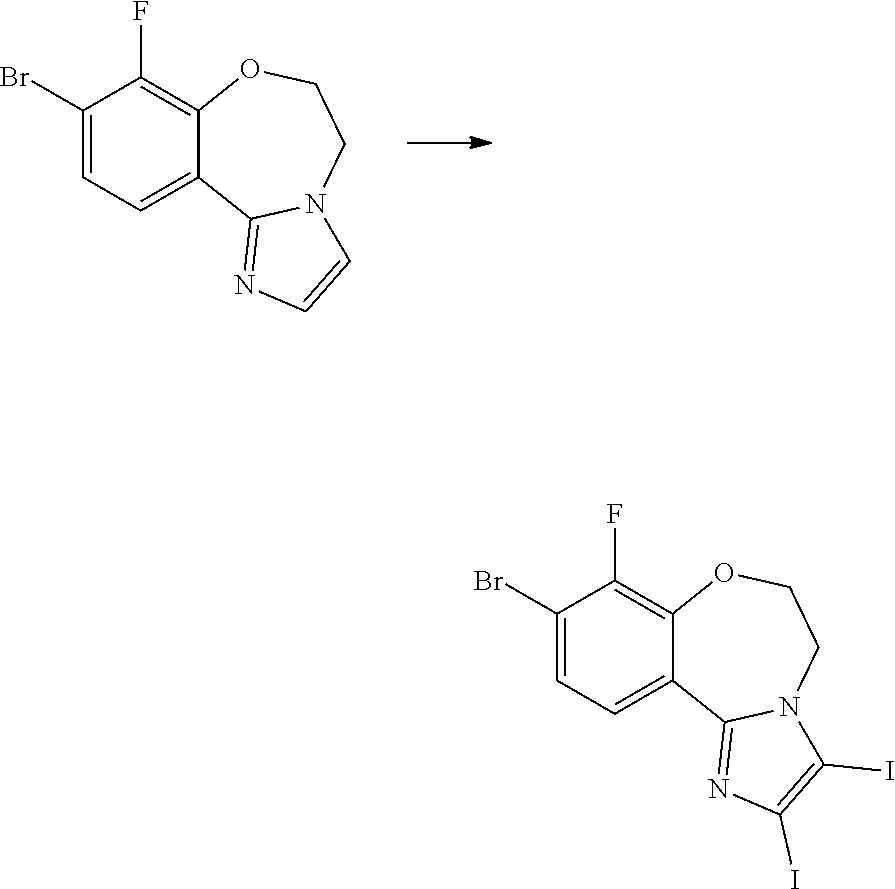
C1(Br)=CC=C2C(=C1F)OCCN1C2=NC=C1.C1(Br)=CC=C2C(=C1F)OCCN1C2=NC(I)=C1I
